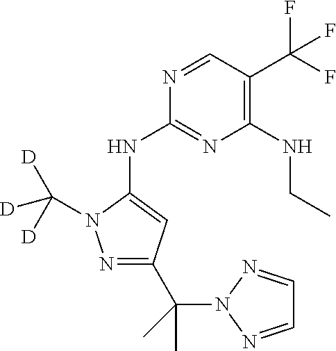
C1(NC2=NC(NCC)=C(C(F)(F)F)C=N2)=CC(C(N2N=CC=N2)(C)C)=NN1C([D])([D])[D]
